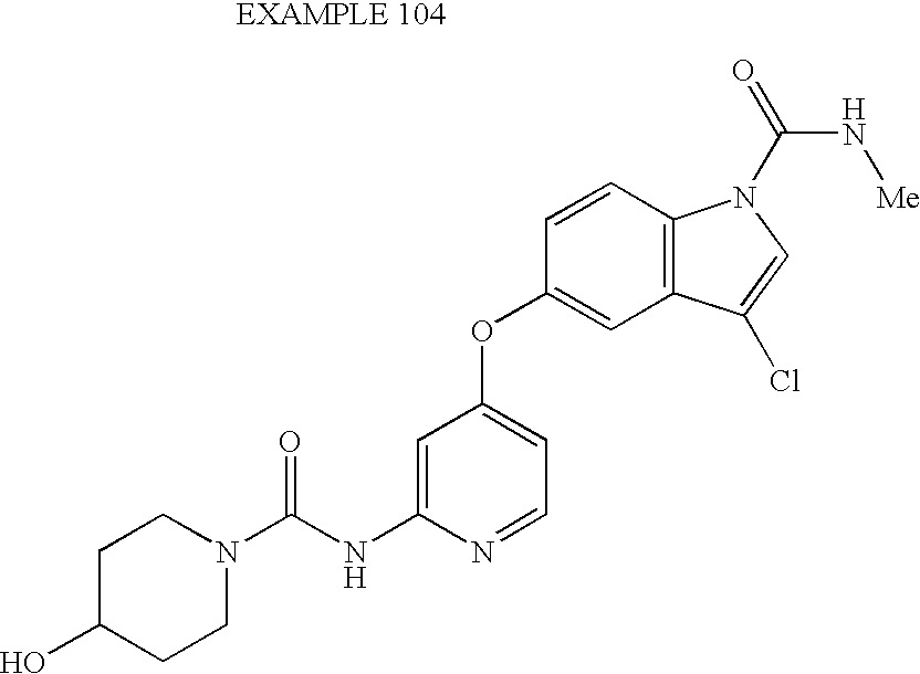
C1=C(NC(N2CCC(O)CC2)=O)N=CC=C1OC1=CC2=C(C=C1)N(C(=O)N[Me])C=C2Cl
